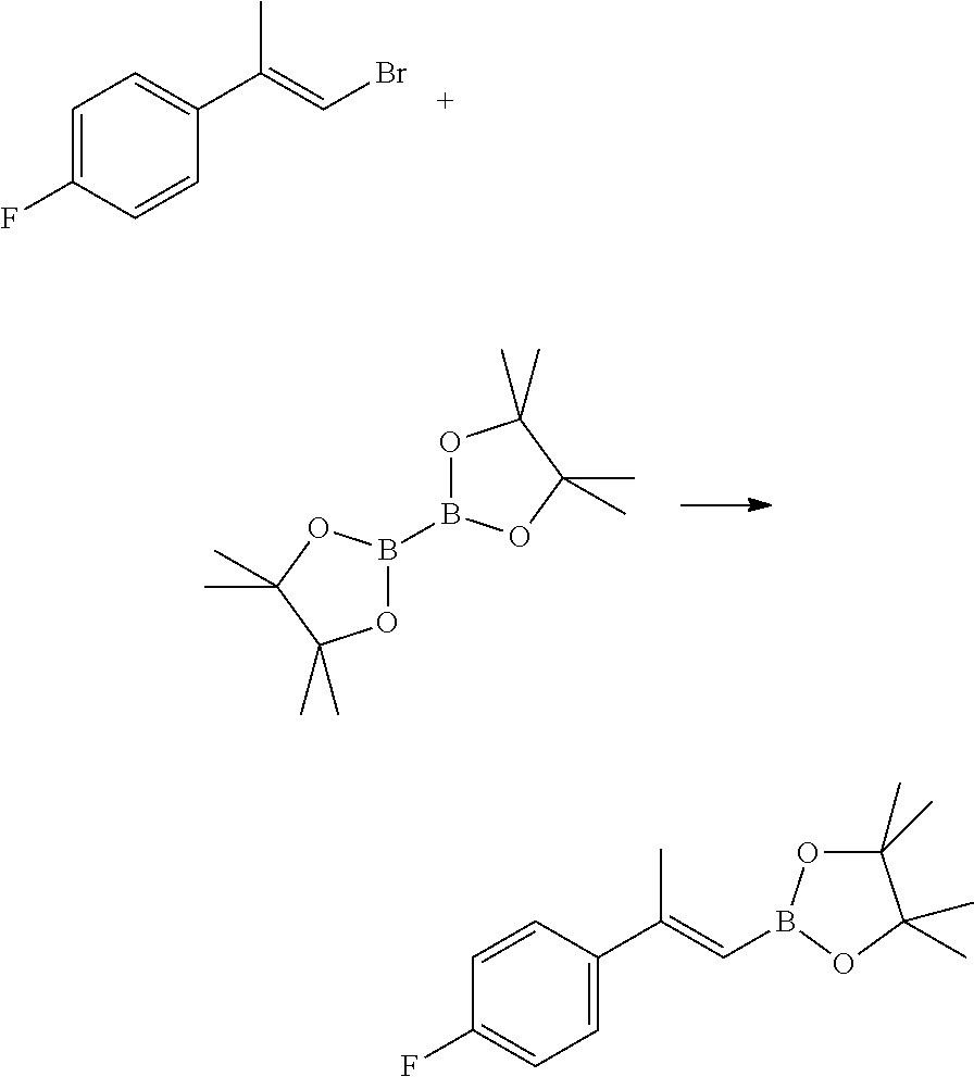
C1=C(F)C=CC(C(=CBr)C)=C1.O1B(B2OC(C)(C)C(C)(C)O2)OC(C)(C)C1(C)C.C1=CC(C(=CB2OC(C)(C)C(C)(C)O2)C)=CC=C1F
